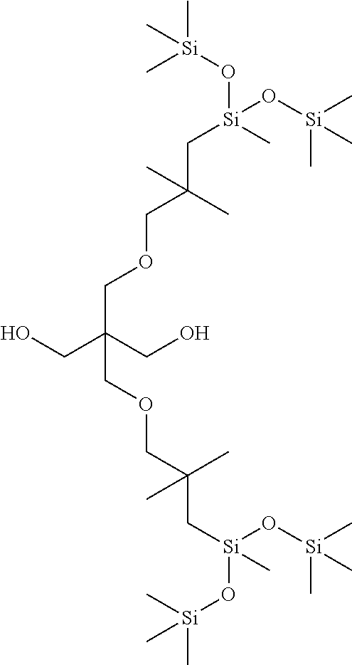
OCC(CO)(COCC(C[Si](O[Si](C)(C)C)(C)O[Si](C)(C)C)(C)C)COCC(C[Si](O[Si](C)(C)C)(O[Si](C)(C)C)C)(C)C
